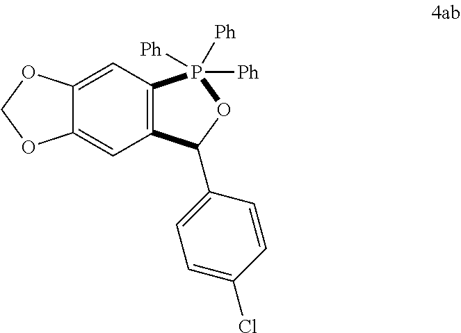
C12=C(C=C3C(=C1)OCO3)P([Ph])([Ph])([Ph])OC2C1=CC=C(Cl)C=C1
